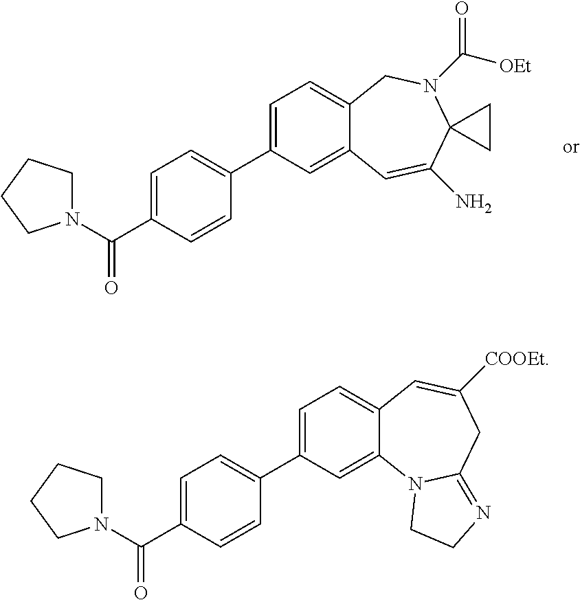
C1N(C(C2=CC=C(C3=CC=C4C(=C3)C=C(N)C3(N(C([OEt])=O)C4)CC3)C=C2)=O)CCC1.C1N(C(C2=CC=C(C3=CC=C4C(=C3)N3C(=NCC3)CC([COOEt])=C4)C=C2)=O)CCC1
